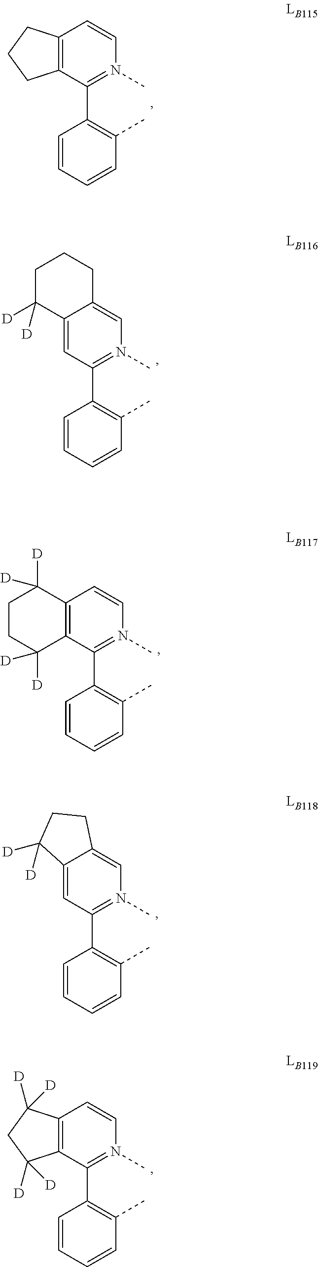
C1=CC=CC(C)=C1C1=N(C)C=C2C(=C1)C([D])([D])CC2.C1=CC=CC(C)=C1C1=N(C)C=C2C(=C1)C([D])([D])CCC2.C1=CC=CC(C)=C1C1=N(C)C=CC2=C1CCC2.C1=CC=CC(C)=C1C1=N(C)C=CC2=C1C([D])([D])CCC2([D])[D].C1=CC=CC(C)=C1C1=N(C)C=CC2=C1C([D])([D])CC2([D])[D]
